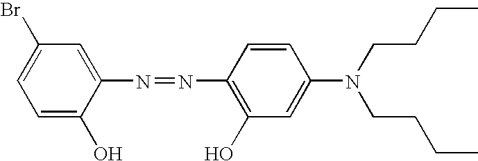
C1=C(O)C(N=NC2=C(O)C=C(N(CCCC)CCCC)C=C2)=CC(Br)=C1
